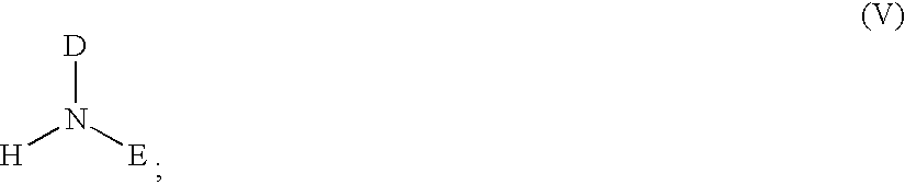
[H]N([E])[D]
